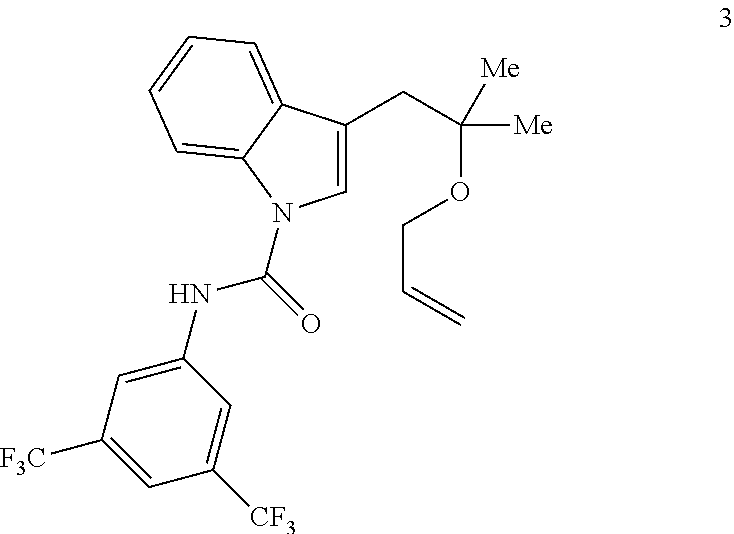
C1(CC(OCC=C)([Me])[Me])=CN(C(=O)NC2=CC([F3C])=CC([CF3])=C2)C2=CC=CC=C12
